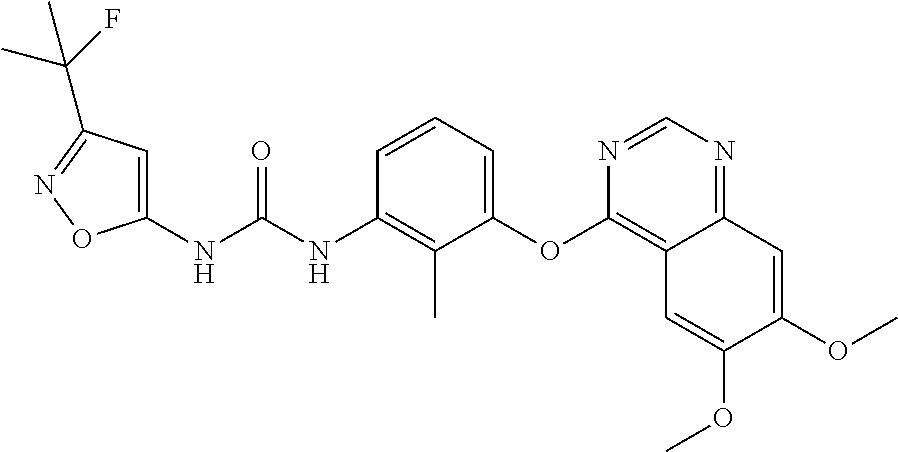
C1(NC(NC2=C(C)C(OC3=C4C(=NC=N3)C=C(OC)C(OC)=C4)=CC=C2)=O)=CC(C(F)(C)C)=NO1
